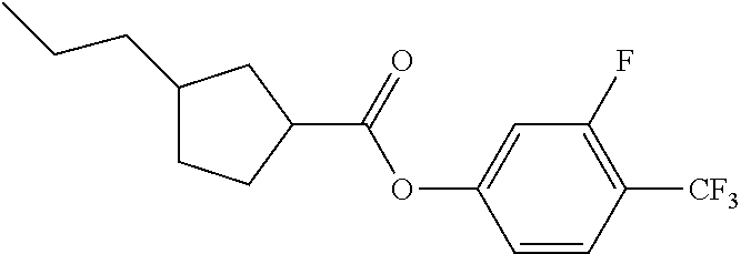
C1(CCC)CCC(C(OC2=CC(F)=C([CF3])C=C2)=O)C1
